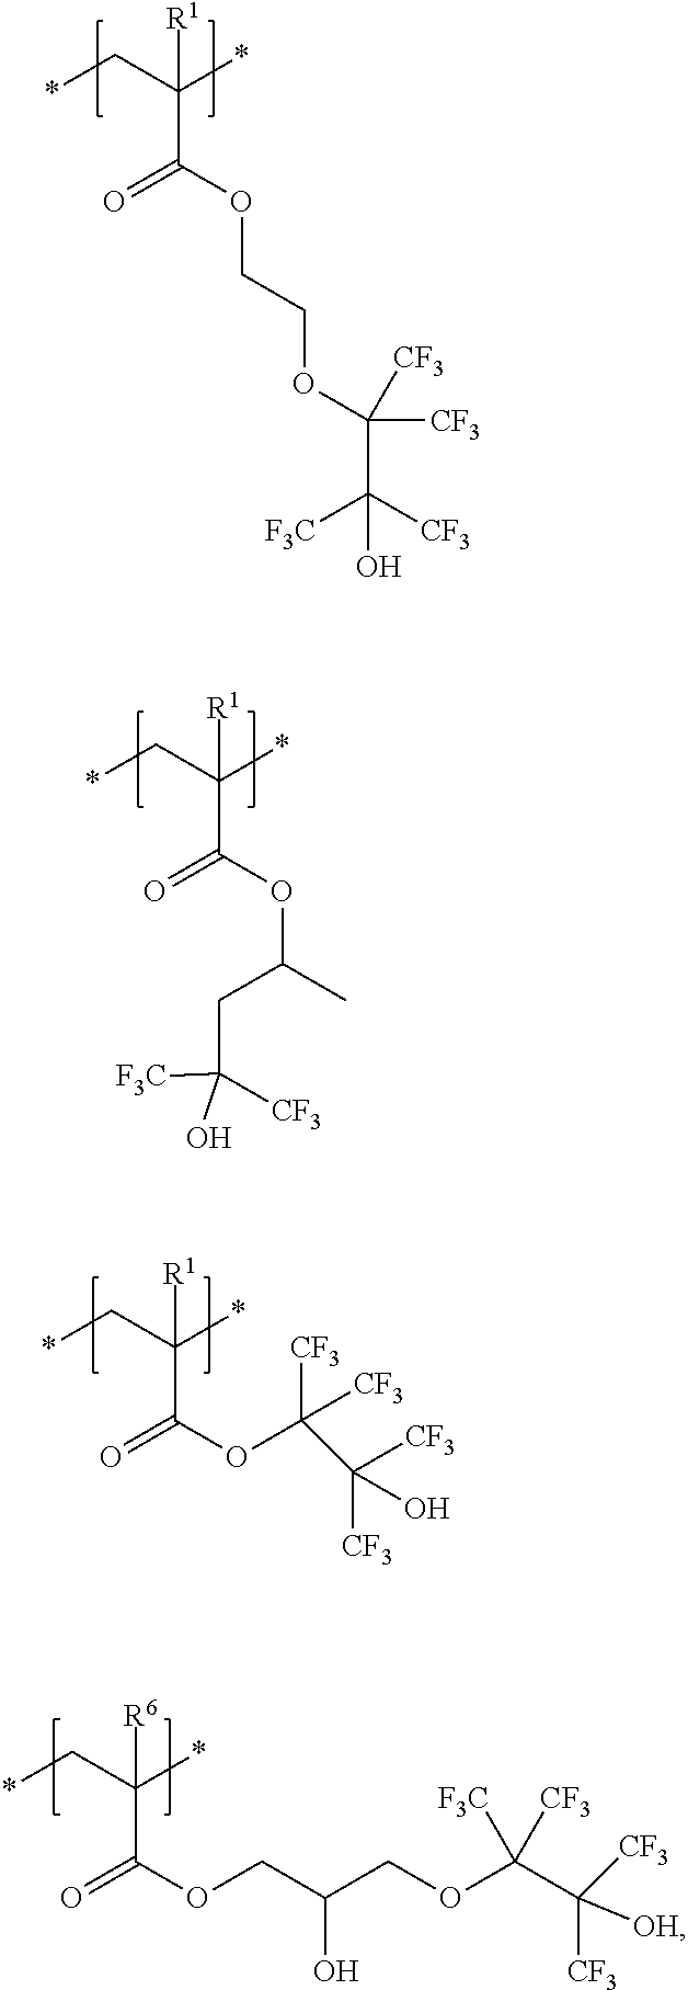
*CC(*)([R1])C(OCCOC([CF3])([CF3])C([F3C])([CF3])O)=O.*CC(*)([R1])C(OC(C)CC([F3C])([CF3])O)=O.*CC(*)([R1])C(OC([CF3])([CF3])C([CF3])([CF3])O)=O.*CC(*)([R6])C(OCC(COC(C([CF3])([CF3])[OH])([CF3])[F3C])O)=O
